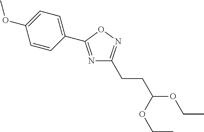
N1=C(C2=CC=C(OC)C=C2)ON=C1CCC(OCC)OCC
